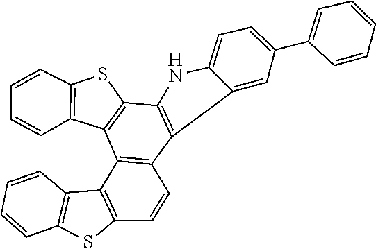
C1=CC2=C(C=C1)C1=C(C=CC3=C1C1=C(SC4=C1C=CC=C4)C1=C3C3=CC(C4=CC=CC=C4)=CC=C3N1)S2
